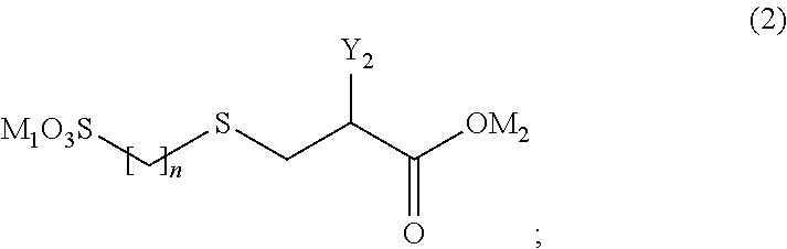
[M1O3S]CSCC(C([OM2])=O)[Y2]
